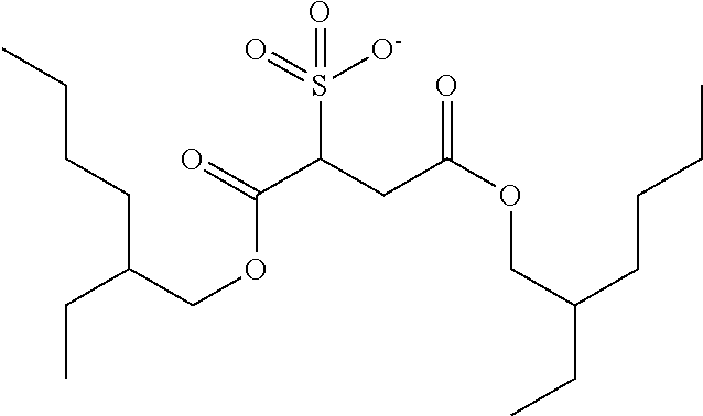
S(C(C(OCC(CCCC)CC)=O)CC(=O)OCC(CC)CCCC)(=O)([O-])=O
